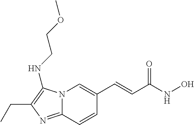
N12C(=NC(CC)=C1NCCOC)C=CC(C=CC(NO)=O)=C2
